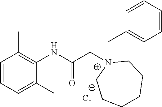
C1=CC=C(C)C(NC(C[N+]2(CC3=CC=CC=C3)CCCCCC2)=O)=C1C.[Cl-]
